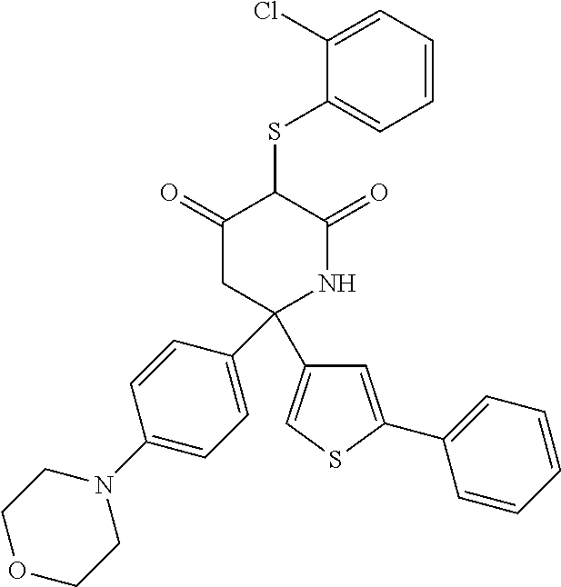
C1(SC2C(=O)CC(C3=CC=C(N4CCOCC4)C=C3)(C3=CSC(C4=CC=CC=C4)=C3)NC2=O)=CC=CC=C1Cl
